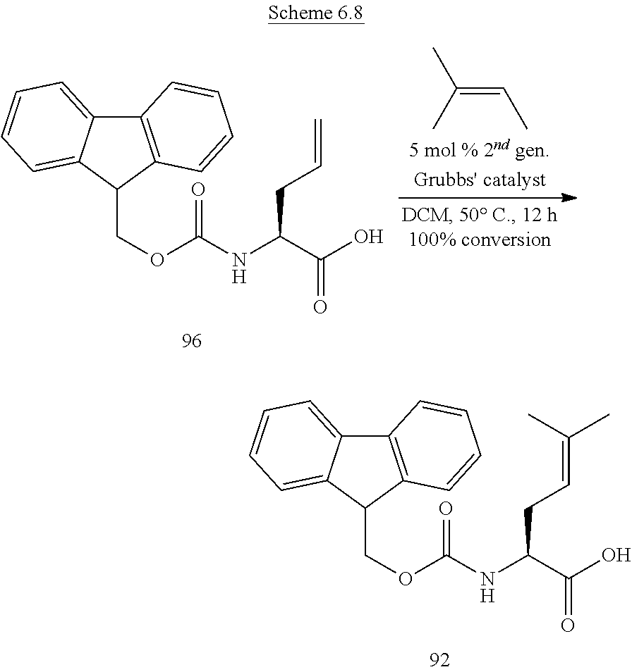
C(=CC)(C)C.C12=C(C(COC(NC(C(O)=O)CC=C)=O)C3=CC=CC=C13)C=CC=C2.C12=C(C(COC(NC(C(O)=O)CC=C(C)C)=O)C3=CC=CC=C13)C=CC=C2
